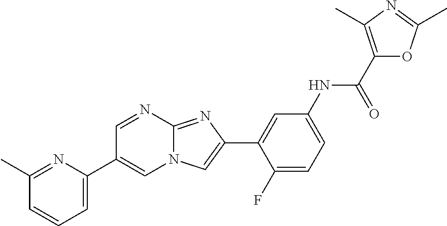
C1=NC2=NC(C3=CC(NC(C4=C(C)N=C(C)O4)=O)=CC=C3F)=CN2C=C1C1=CC=CC(C)=N1
